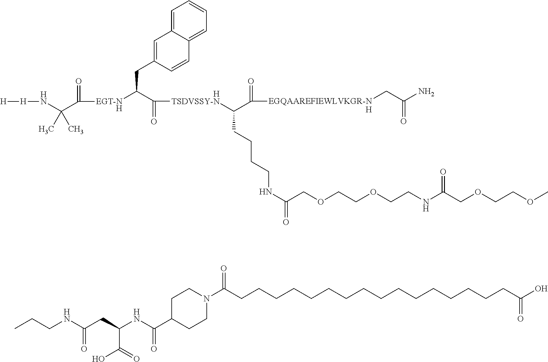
[H][H]NC(C)(C)C(=O)[EGT-NH]C(CC1=CC2=CC=CC=C2C=C1)C(=O)[TSDVSSY-N]C(CCCCNC(=O)COCCOCCNC(COCCOC)=O)C([EGQAAREFIEWLVKGR-NH]CC(N)=O)=O.[H].CCCNC(CC(NC(C1CCN(C(=O)CCCCCCCCCCCCCCCCC(O)=O)CC1)=O)C(=O)O)=O
